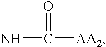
NC([AA2])=O
